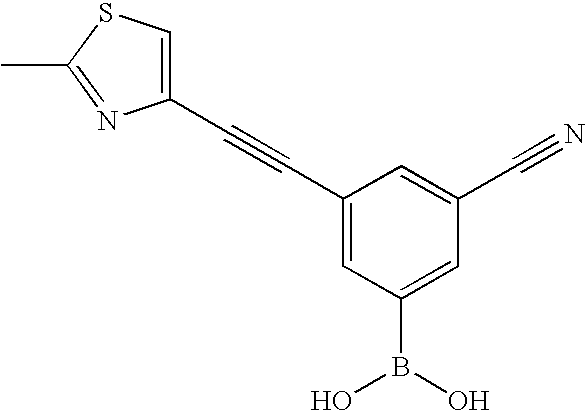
C1(C#CC2=CC(B(O)O)=CC(C#N)=C2)=CSC(C)=N1
